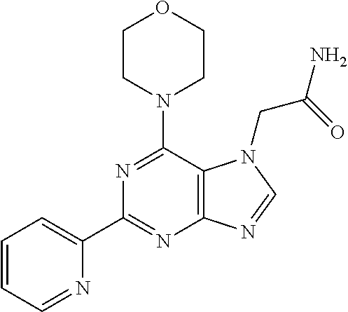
N1=C(N2CCOCC2)C2=C(N=C1C1=CC=CC=N1)N=CN2CC(N)=O
